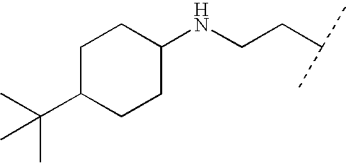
C1C(C(C)(C)C)CCC(NCCC(C)C)C1
